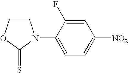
C1COC(=S)N1C1=CC=C([NO2])C=C1F
